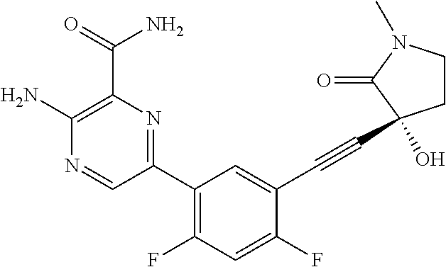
C1(N)=C(C(=O)N)N=C(C2=C(F)C=C(F)C(C#CC3(O)CCN(C)C3=O)=C2)C=N1
